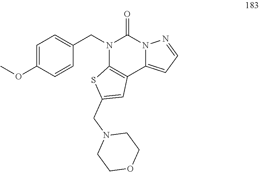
C1=C(OC)C=CC(CN2C3=C(C4=CC=NN4C2=O)C=C(CN2CCOCC2)S3)=C1
